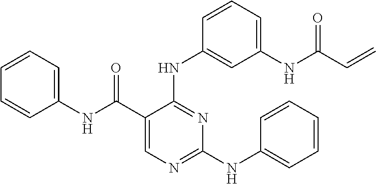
C1=C(C(NC2=CC=CC=C2)=O)C(NC2=CC(NC(C=C)=O)=CC=C2)=NC(NC2=CC=CC=C2)=N1
